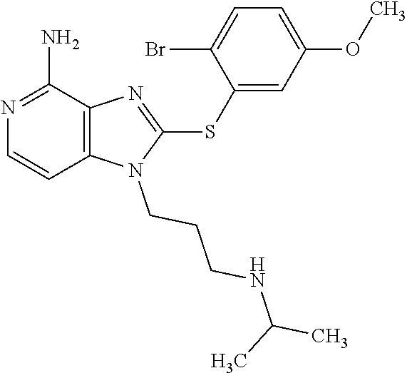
C12=C(C(N)=NC=C1)N=C(SC1=CC(OC)=CC=C1Br)N2CCCNC(C)C
